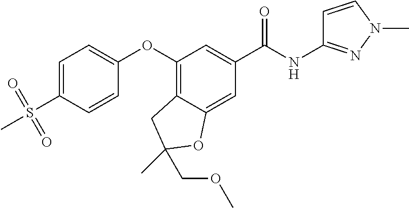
C1(OC2=CC=C(S(C)(=O)=O)C=C2)=C2C(=CC(C(NC3=NN(C)C=C3)=O)=C1)OC(C)(COC)C2
